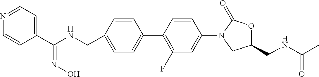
C(C1=CC=C(C2=C(F)C=C(N3CC(CNC(C)=O)OC3=O)C=C2)C=C1)NC(C1=CC=NC=C1)=NO
